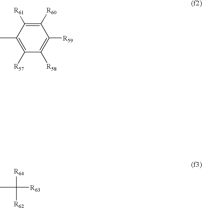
C1([R60])=C([R61])C(C)=C([R57])C([R58])=C1[R59].CC([R64])([R62])[R63]
